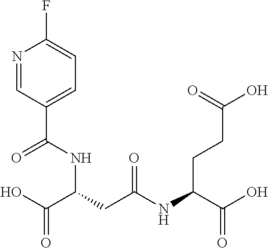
OC(C(CC(NC(C(O)=O)CCC(O)=O)=O)NC(C1=CC=C(F)N=C1)=O)=O
